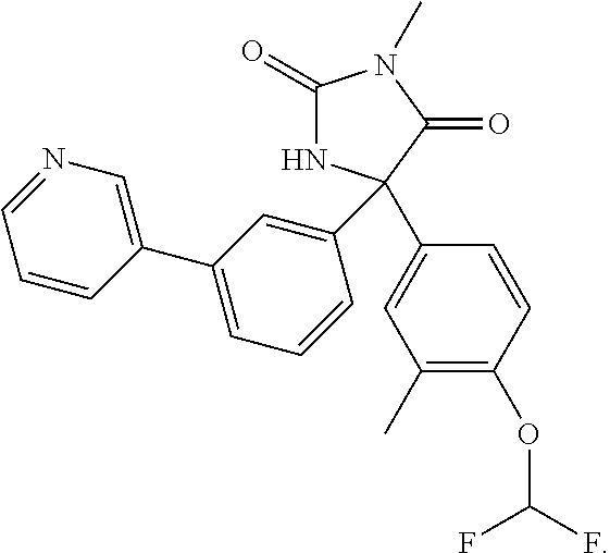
C1(=O)NC(C2=CC(C3=CN=CC=C3)=CC=C2)(C2=CC(C)=C(OC(F)F)C=C2)C(=O)N1C
